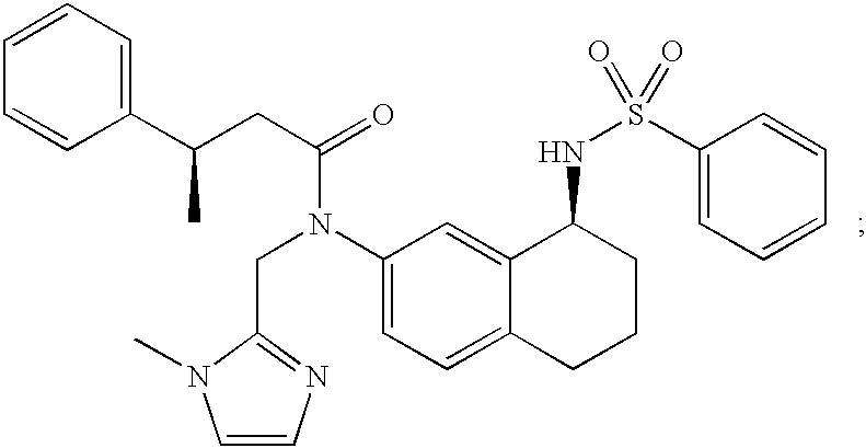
C1=CC(C(CC(=O)N(C2=CC=C3C(=C2)C(NS(=O)(C2=CC=CC=C2)=O)CCC3)CC2=NC=CN2C)C)=CC=C1
